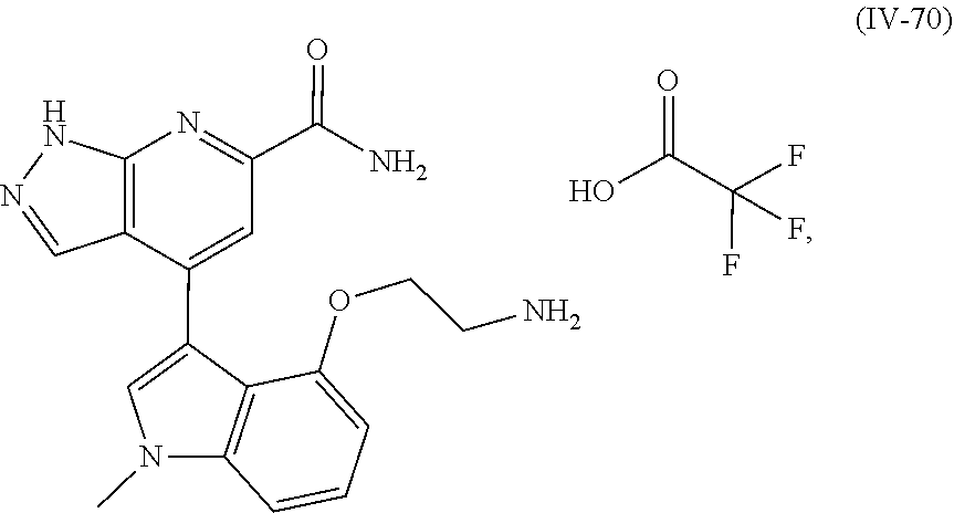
O(CCN)C1=CC=CC2=C1C(C1=CC(C(=O)N)=NC3=C1C=NN3)=CN2C.OC(C(F)(F)F)=O
